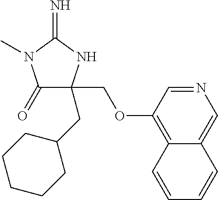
C1(=O)C(CC2CCCCC2)(COC2=C3C(=CN=C2)C=CC=C3)NC(=N)N1C
